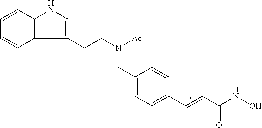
C12=C(C=CC=C1)NC=C2CCN([Ac])CC1=CC=C(C=CC(NO)=O)C=C1
